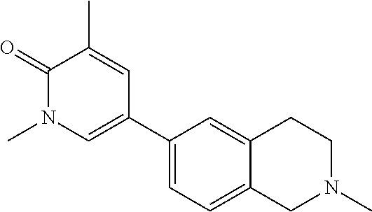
C1(=O)N(C)C=C(C2=CC=C3C(=C2)CCN(C)C3)C=C1C
